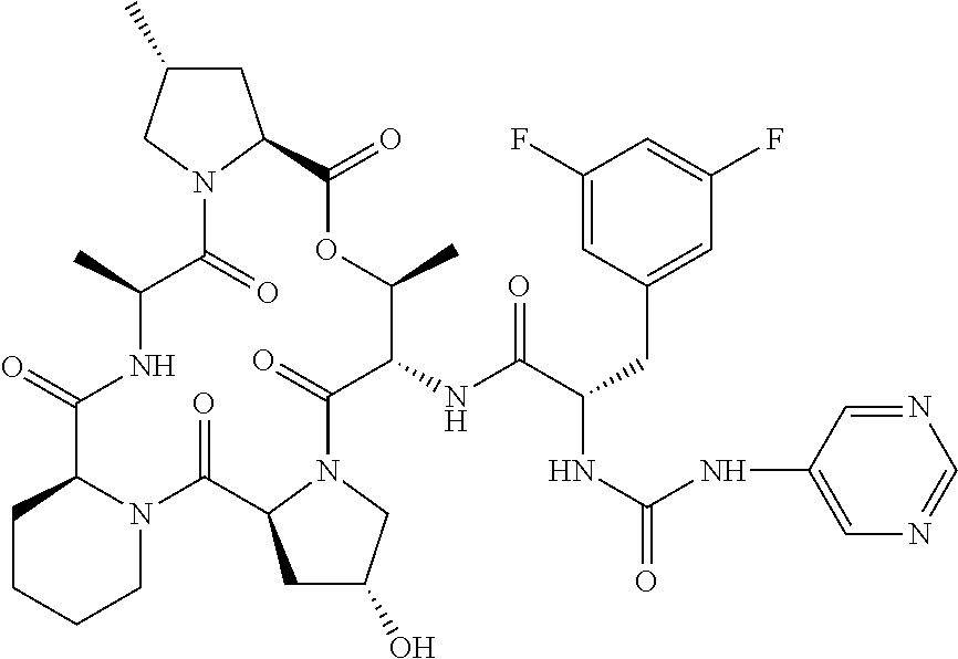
O=C1C2CCCCN2C(=O)C2CC(O)CN2C(=O)C(NC(C(CC2=CC(F)=CC(F)=C2)NC(=O)NC2=CN=CN=C2)=O)C(C)OC(=O)C2CC(C)CN2C(=O)C(C)N1
